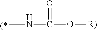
N(C(O[R)])=O)C
